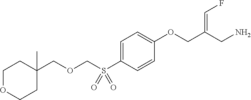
C1=C(S(COCC2(C)CCOCC2)(=O)=O)C=CC(OCC(CN)=CF)=C1
